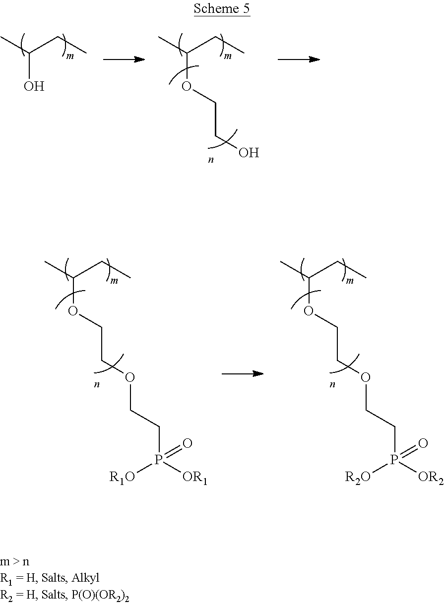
C(O)(C)CC.C(OCCO)(C)CC.C(OCCOCCP([OR1])([R1O])=O)(C)CC.C(OCCOCCP([OR2])([R2O])=O)(C)CC
